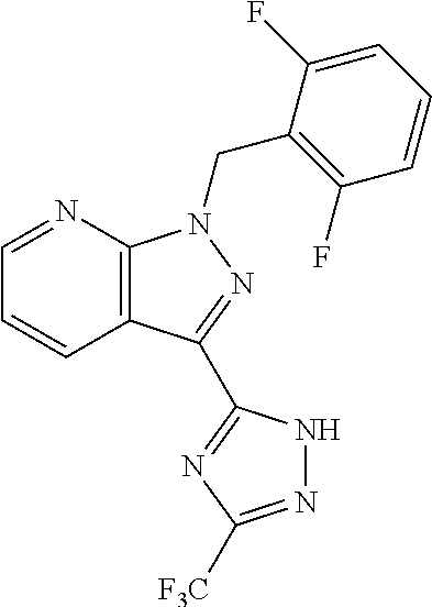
C1=NC2=C(C=C1)C(C1=NC([F3C])=NN1)=NN2CC1=C(F)C=CC=C1F
